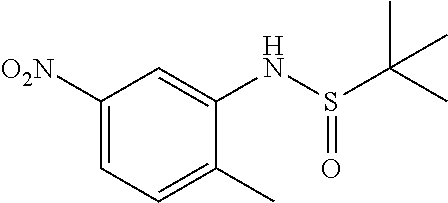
C1([O2N])=CC=C(C)C(NS(C(C)(C)C)=O)=C1
